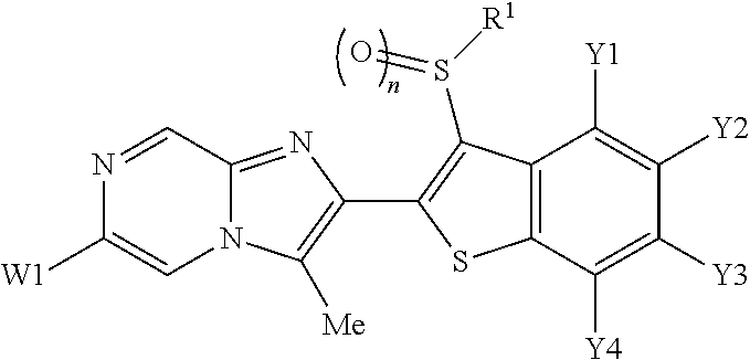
C12=NC(C3=C(S([R1])=O)C4=C(C([Y4])=C([Y3])C([Y2])=C4[Y1])S3)=C([Me])N1C=C([W1])N=C2
